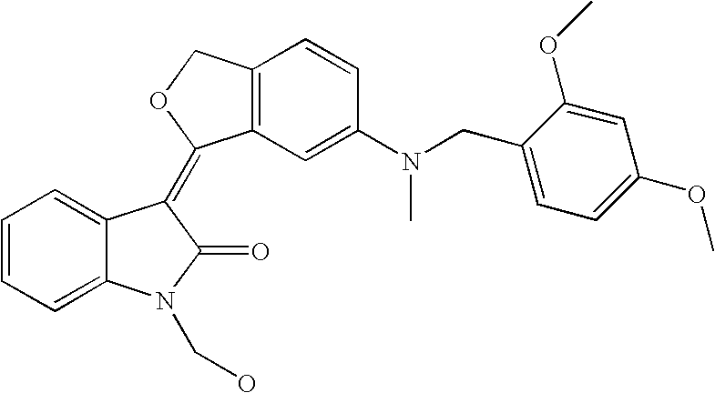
C12=CC=CC=C1C(=C1C3=C(C=CC(N(CC4=CC=C(OC)C=C4OC)C)=C3)CO1)C(=O)N2CO
